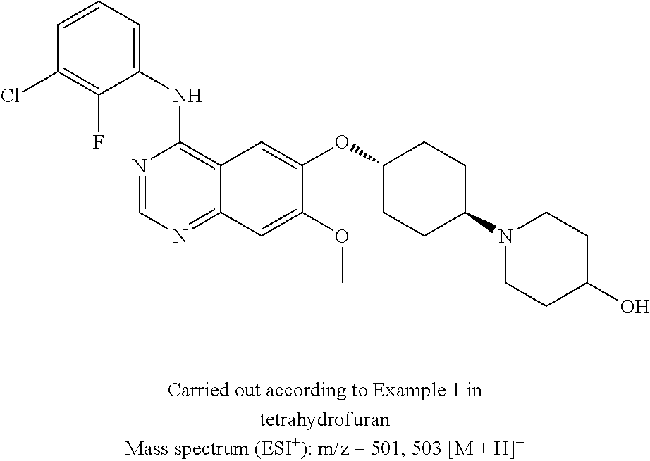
C1(NC2=C3C(=NC=N2)C=C(OC)C(OC2CCC(N4CCC(O)CC4)CC2)=C3)=CC=CC(Cl)=C1F
